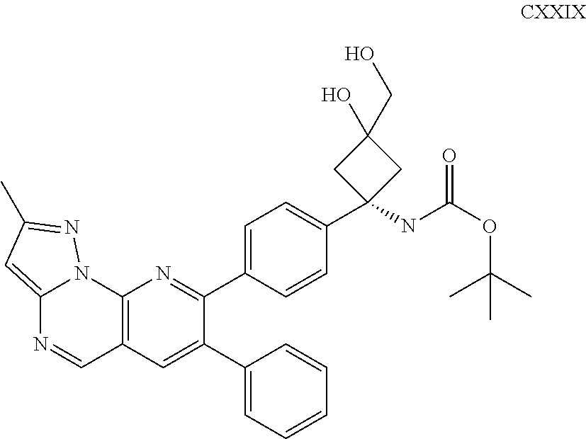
C1=C(C2=NC3=C(C=C2C2=CC=CC=C2)C=NC2=CC(C)=NN32)C=CC(C2(NC(OC(C)(C)C)=O)CC(O)(CO)C2)=C1
